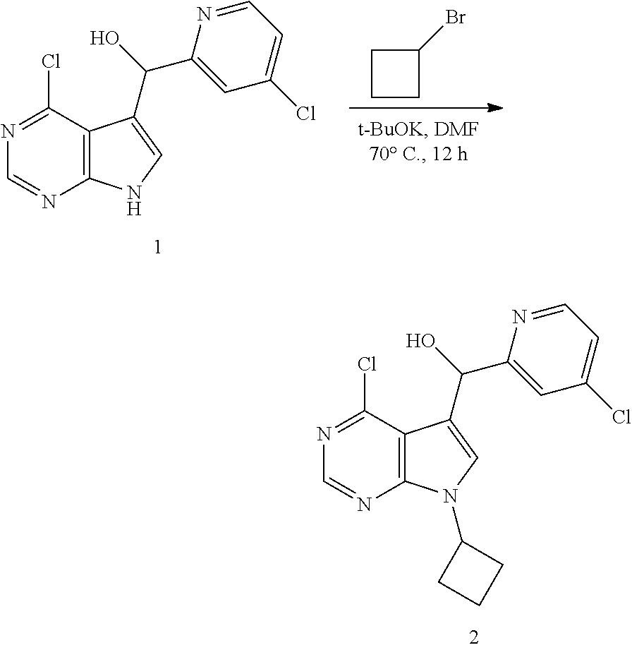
C1(Br)CCC1.C12=C(NC=C1C(C1=CC(Cl)=CC=N1)O)N=CN=C2Cl.C12=C(N(C3CCC3)C=C1C(C1=CC(Cl)=CC=N1)O)N=CN=C2Cl
